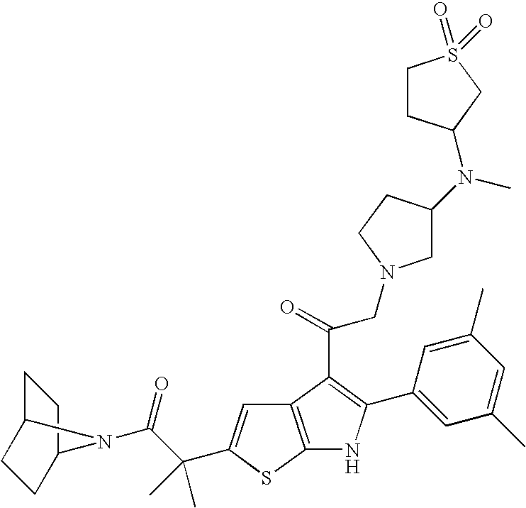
C1C2CCC(C1)N2C(C(C)(C)C1=CC2=C(S1)NC(C1=CC(C)=CC(C)=C1)=C2C(CN1CC(N(C)C2CCS(=O)(=O)C2)CC1)=O)=O
